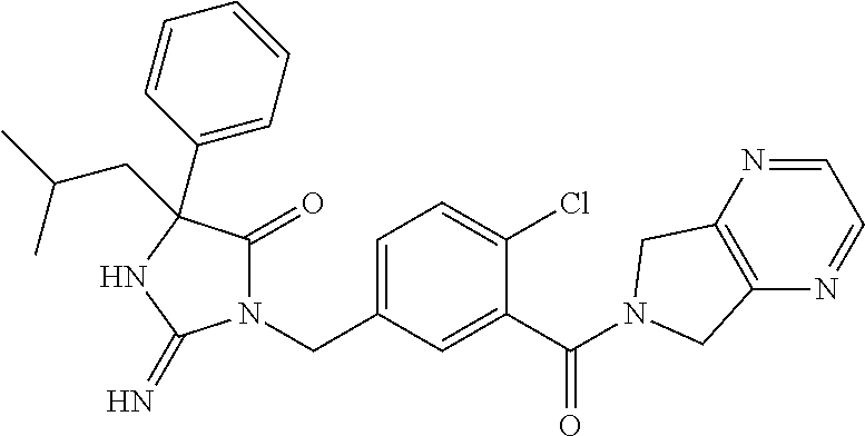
N1(CC2=CC=C(Cl)C(C(=O)N3CC4=C(N=CC=N4)C3)=C2)C(=O)C(C2=CC=CC=C2)(CC(C)C)NC1=N
